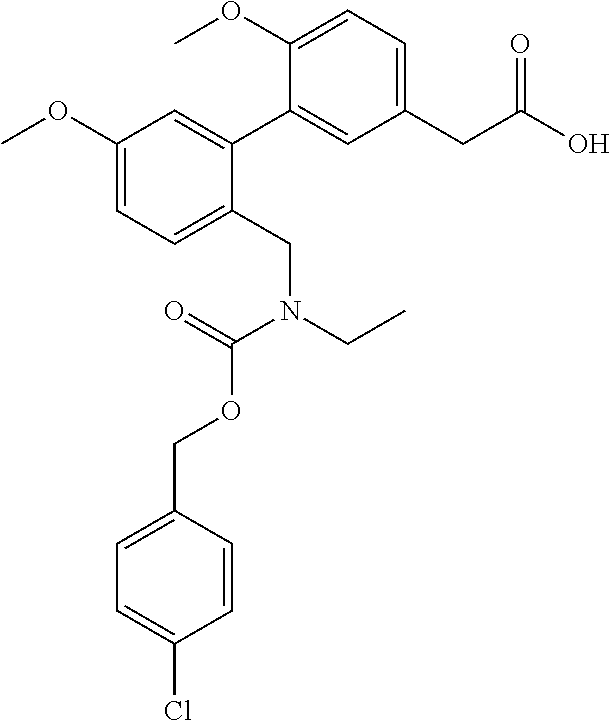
C1(CN(CC)C(=O)OCC2=CC=C(Cl)C=C2)=CC=C(OC)C=C1C1=CC(CC(O)=O)=CC=C1OC
